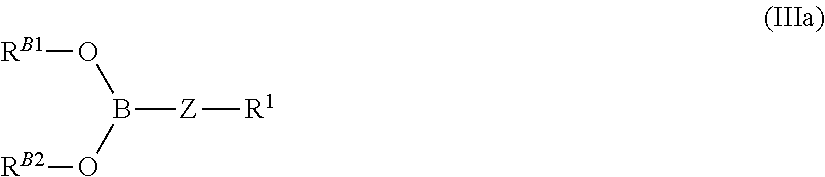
[RB1]OB([Z][R1])O[RB2]
